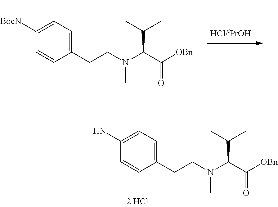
C1=CC(CCN(C)C(C(C)C)C([OBn])=O)=CC=C1[BocN]C.C1=CC(CCN(C)C(C(C)C)C([OBn])=O)=CC=C1NC
